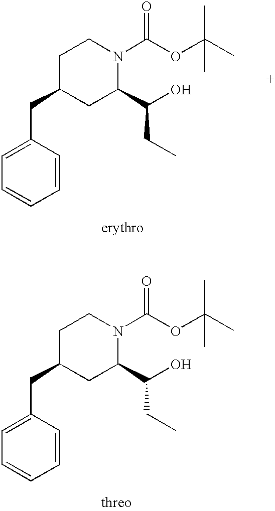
C1=CC(CC2CC(C(O)CC)N(C(=O)OC(C)(C)C)CC2)=CC=C1.C1=CC(CC2CC(C(O)CC)N(C(=O)OC(C)(C)C)CC2)=CC=C1
